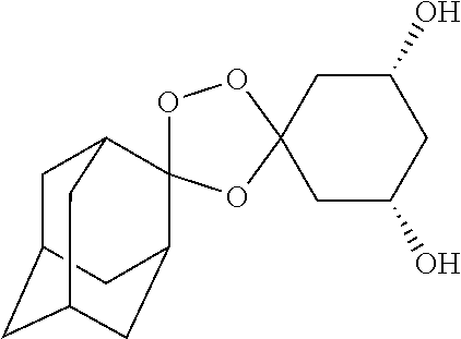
C1C2CC3CC(C4(C1C3)OOC1(O4)CC(O)CC(O)C1)C2
